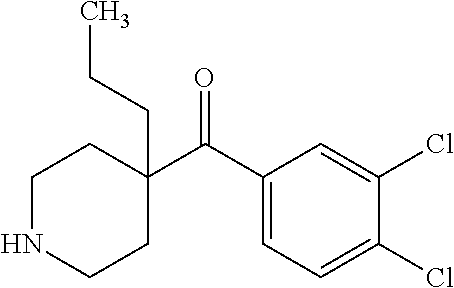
C1(C(C2=CC=C(Cl)C(Cl)=C2)=O)(CCC)CCNCC1
